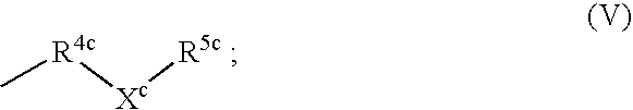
C[R4c][Xc][R5c ]
